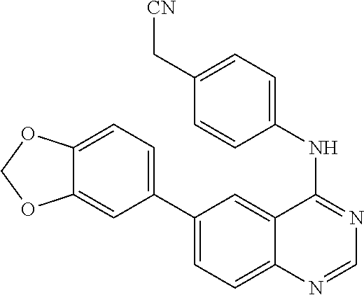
C1(NC2=NC=NC3=CC=C(C4=CC=C5C(=C4)OCO5)C=C32)=CC=C(C[CN])C=C1
